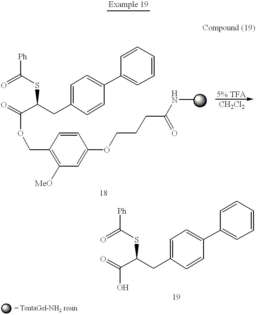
C(C(CC1=CC=C(C2=CC=CC=C2)C=C1)SC([Ph])=O)(=O)OCC1=C([MeO])C=C(OCCCC(=O)NC)C=C1.C(C(CC1=CC=C(C2=CC=CC=C2)C=C1)SC([Ph])=O)(=O)O
